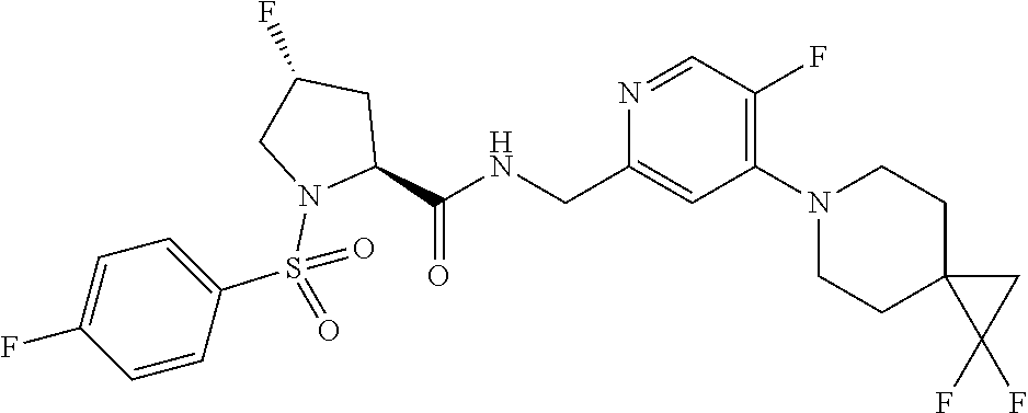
N1=CC(F)=C(N2CCC3(CC2)C(F)(F)C3)C=C1CNC(C1N(S(C2=CC=C(F)C=C2)(=O)=O)CC(F)C1)=O
